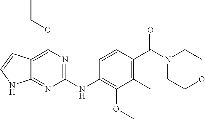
C1(NC2=C(OC)C(C)=C(C(N3CCOCC3)=O)C=C2)=NC(OCC)=C2C(=N1)NC=C2
